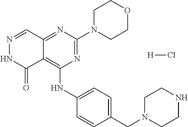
C12=NC(N3CCOCC3)=NC(NC3=CC=C(CN4CCNCC4)C=C3)=C1C(=O)NN=C2.[H]Cl
